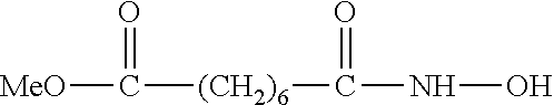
[MeO]C([(CH2)6]C(NO)=O)=O
